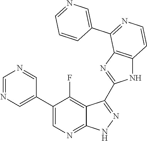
C1=NC=C(C2=CN=C3C(=C2F)C(C2=NC4=C(N2)C=CN=C4C2=CN=CC=C2)=N[N H]3)C=N1
